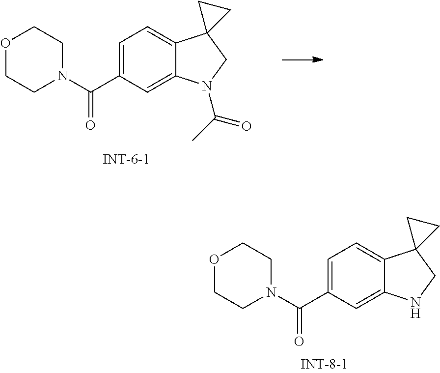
O1CCN(C(C2=CC=C3C(=C2)NCC32CC2)=O)CC1.O1CCN(C(C2=CC=C3C(=C2)N(C(C)=O)CC32CC2)=O)CC1
